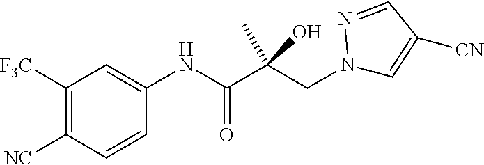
C1([F3C])=C([NC])C=CC(NC(C(CN2C=C([CN])C=N2)(O)C)=O)=C1
